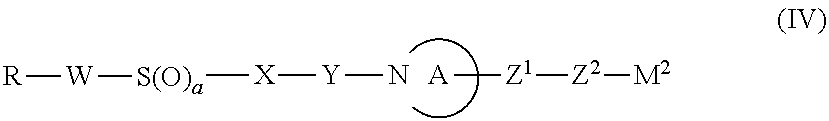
[A][Z1][Z2][M2].N[Y][X][S(O)a][W][R]
